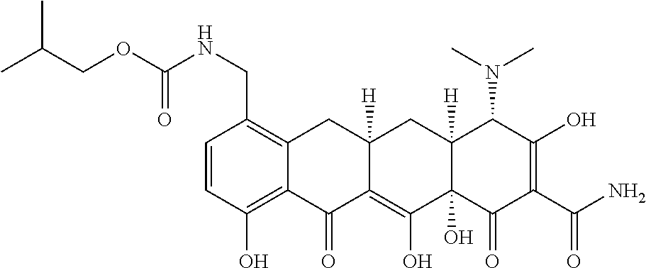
C(COC(NCC1=C2C(=C(O)C=C1)C(=O)C1=C(O)C3(O)C([H])(CC1([H])C2)C(N(C)C)C(O)=C(C(N)=O)C3=O)=O)(C)C
